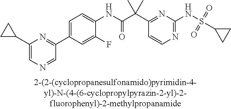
C1(NC(=O)C(C2=NC(NS(C3CC3)(=O)=O)=NC=C2)(C)C)=CC=C(C2=NC(C3CC3)=CN=C2)C=C1F
